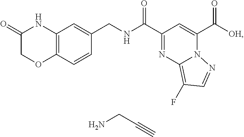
C(C1=NC2=C(F)C=NN2C(C([OH])=O)=C1)(=O)NCC1=CC2=C(C=C1)OCC(=O)N2.NCC#C
